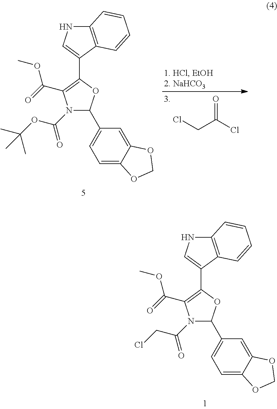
N1(C(CCl)=O)C(C2=CC=C3C(=C2)OCO3)OC(C2=CNC3=C2C=CC=C3)=C1C(=O)OC.ClCC(Cl)=O.N1(C(OC(C)(C)C)=O)C(C2=CC=C3C(=C2)OCO3)OC(C2=CNC3=C2C=CC=C3)=C1C(=O)OC
